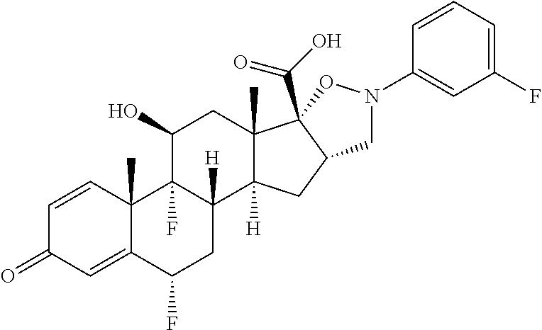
C1=CC2(C)C(=CC1=O)C(F)CC1([H])C2(F)C(O)CC2(C)C1([H])CC1C2(C(O)=O)ON(C2=CC(F)=CC=C2)C1
